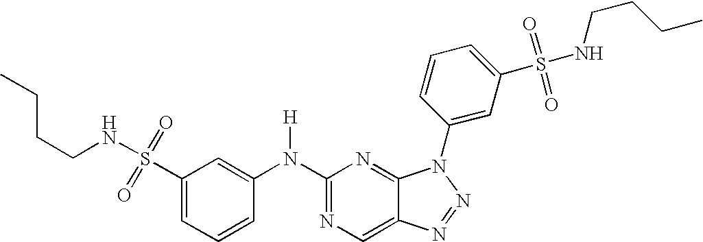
C1(N(C2=CC(S(=O)(=O)NCCCC)=CC=C2)[H])=NC=C2C(=N1)N(C1=CC(S(NCCCC)(=O)=O)=CC=C1)N=N2
